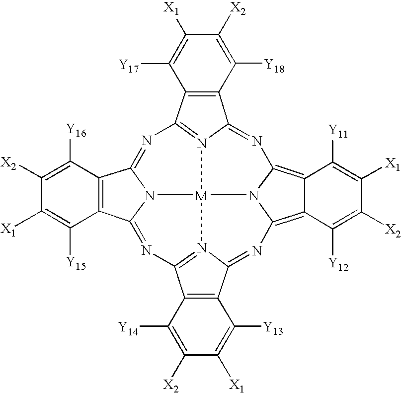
N12[M]34N5=C6C7=C(C5=NC1=C1C(=C2N=C2N3=C(C3=C2C([Y18])=C([X2])C([X1])=C3[Y17])N=C2N4C(=N6)C3=C2C([Y16])=C([X2])C([X1])=C3[Y15])C([Y11])=C([X1])C([X2])=C1[Y12])C([Y13])=C([X1])C([X2])=C7[Y14]
